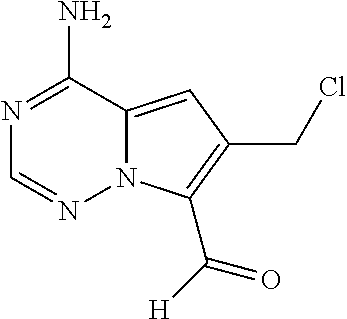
N1=C(N)C2=CC(CCl)=C(C(=O)[H])N2N=C1
